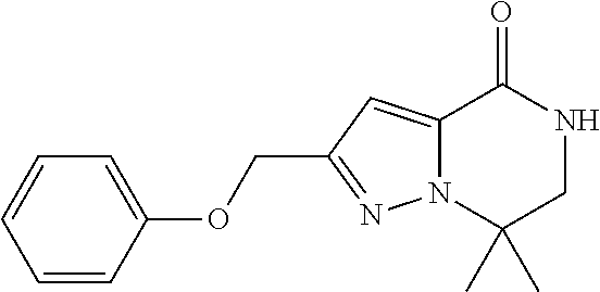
C1=CC(OCC2=NN3C(=C2)C(=O)NCC3(C)C)=CC=C1
